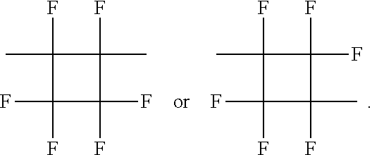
FC1(C)C(F)(C)C(F)(F)C1(F)F.FC1(C)C(F)(F)C(C)(F)C1(F)F
